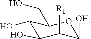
C1(O)C(O)C([R1])C([OH])OC1CO
